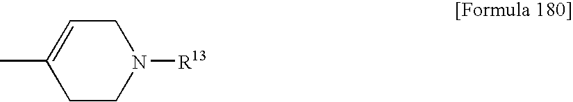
C1C=C(C)CCN1[R13]
